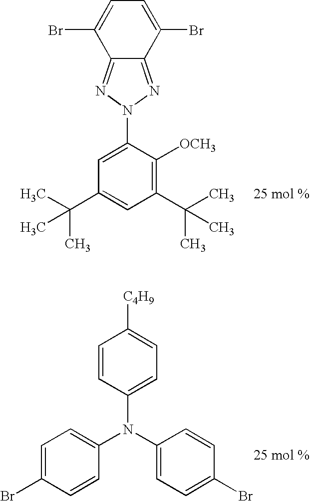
C12=NN(C3=CC(C(C)(C)C)=CC(C(C)(C)C)=C3[OCH3])N=C1C(Br)=CC=C2Br.C1=CC(N(C2=CC=C(Br)C=C2)C2=CC=C(Br)C=C2)=CC=C1[C4H9]
